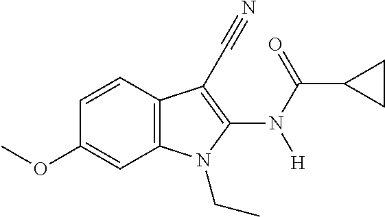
C1=CC2=C(C=C1OC)N(CC)C(N(C(C1CC1)=O)[H])=C2C#N
